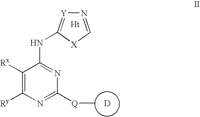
C1([Rx])=C([Ry])N=C([Q]C)N=C1NC1=[Y]N=C[X]1.[Ht].[D]
